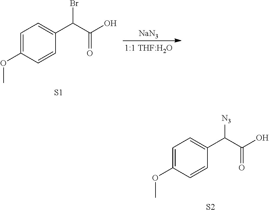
C1=C(OC)C=CC(C(C(O)=O)Br)=C1.[S1].[NaN3].C1=C(OC)C=CC(C(C(O)=O)[N3])=C1.[S2]
